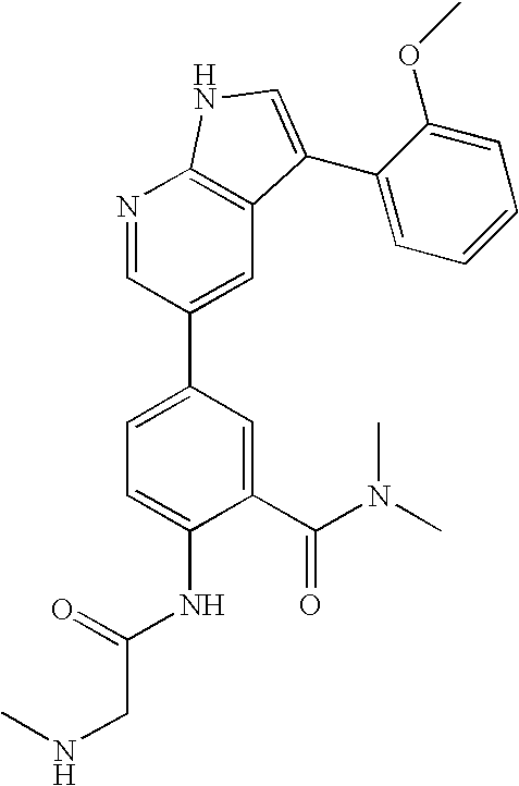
C1(C(N(C)C)=O)=CC(C2=CC3=C(N=C2)NC=C3C2=CC=CC=C2OC)=CC=C1NC(CNC)=O
